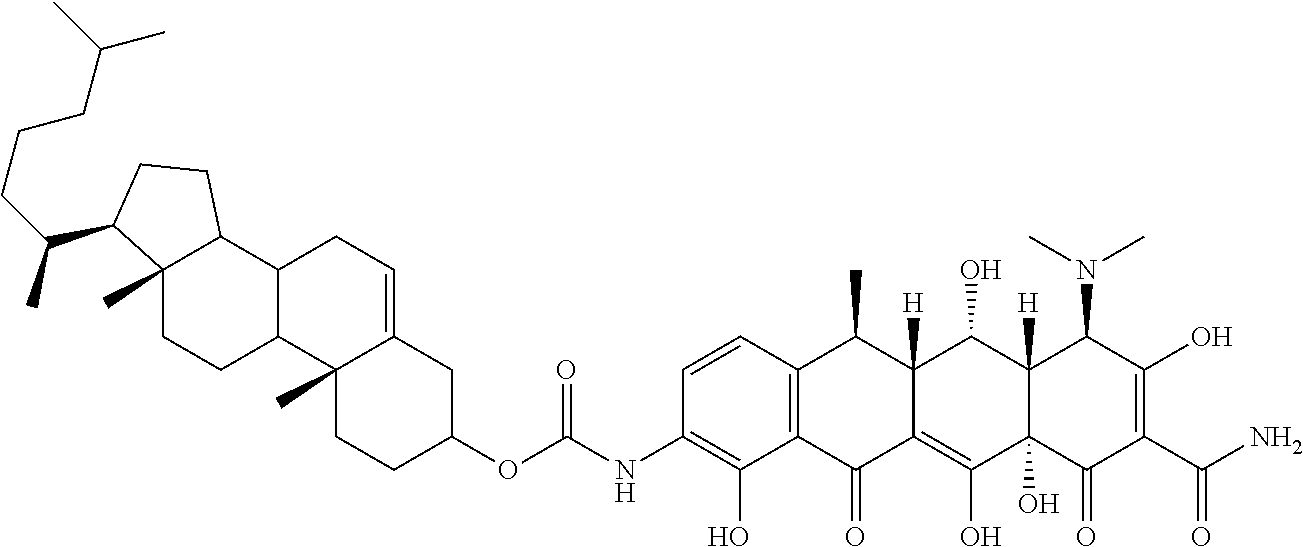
C1=CC2=C(C(O)=C1NC(OC1CC3=CCC4C(C3(C)CC1)CCC1(C)C4CCC1C(C)CCCC(C)C)=O)C(=O)C1=C(O)C3(O)C([H])(C(O)C1([H])C2C)C(N(C)C)C(O)=C(C(N)=O)C3=O
